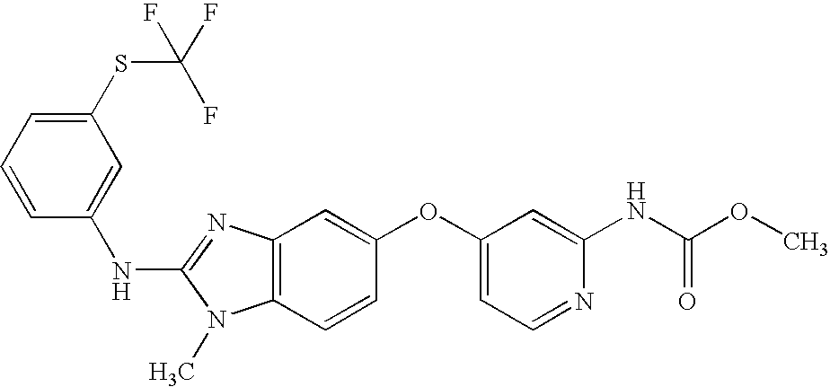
C1(SC(F)(F)F)=CC=CC(NC2=NC3=C(N2C)C=CC(OC2=CC=NC(NC(OC)=O)=C2)=C3)=C1
